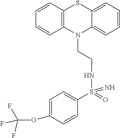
C12=CC=CC=C1SC1=C(N2CCNS(=O)(=N)C2=CC=C(OC(F)(F)F)C=C2)C=CC=C1
